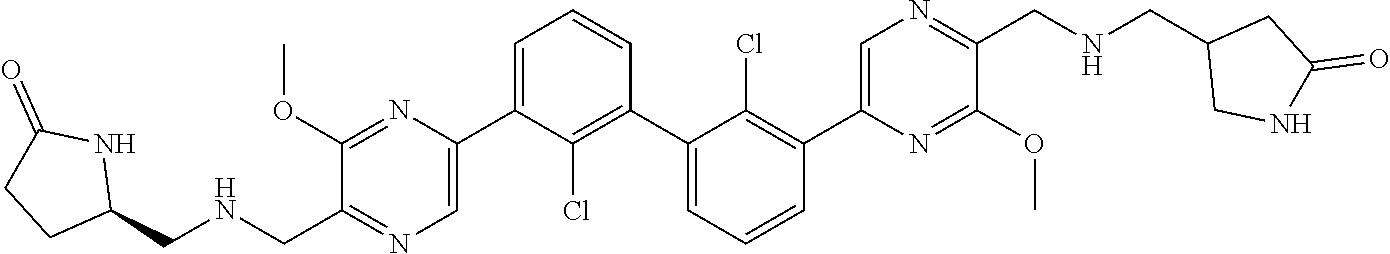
C1(OC)=NC(C2=CC=CC(C3=CC=CC(C4=CN=C(CNCC5CNC(=O)C5)C(OC)=N4)=C3Cl)=C2Cl)=CN=C1CNCC1NC(=O)CC1
